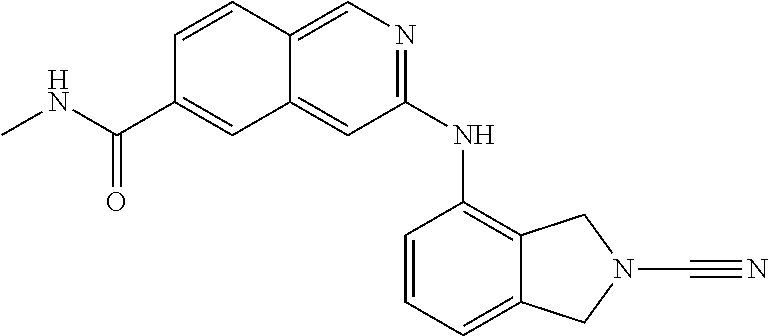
C1=C2C(=C(NC3=NC=C4C(=C3)C=C(C(NC)=O)C=C4)C=C1)CN(C#N)C2
